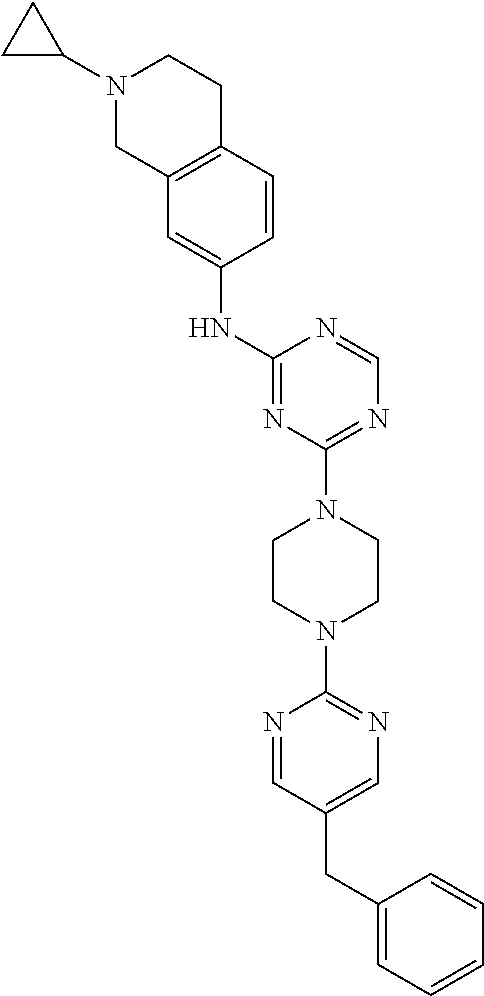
C1(CC2=CC=CC=C2)=CN=C(N2CCN(C3=NC=NC(NC4=CC5=C(C=C4)CCN(C4CC4)C5)=N3)CC2)N=C1
